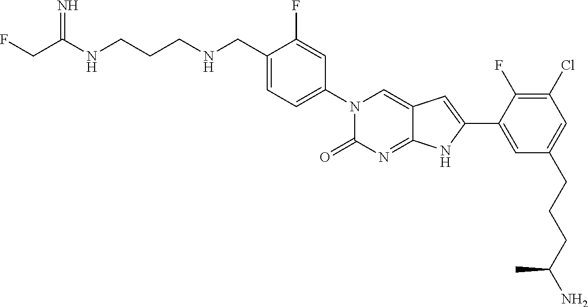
C(C(NCCCNCC1=CC=C(N2C(=O)N=C3C(=C2)C=C(C2=CC(CCCC(N)C)=CC(Cl)=C2F)N3)C=C1F)=N)F
